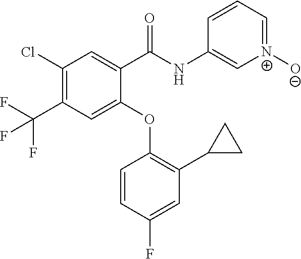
C1(C(NC2=C[N+]([O-])=CC=C2)=O)=CC(Cl)=C(C(F)(F)F)C=C1OC1=C(C2CC2)C=C(F)C=C1
